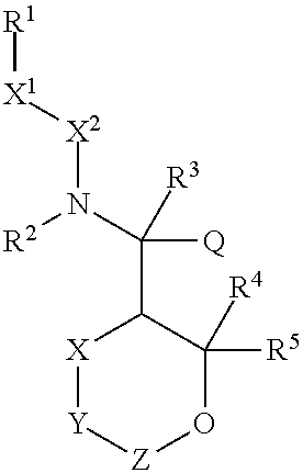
[X]1[Y][Z]OC([R5])([R4])C1C(N([X2][X1][R1])[R2])([Q])[R3]
